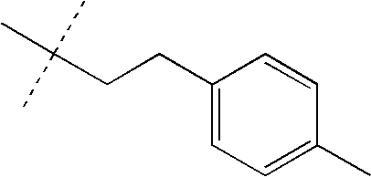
C(CCC1=CC=C(C)C=C1)(C)(C)C
